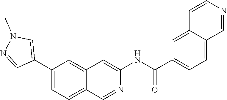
CN1C=C(C2=CC=C3C(=C2)C=C(NC(C2=CC=C4C(=C2)C=CN=C4)=O)N=C3)C=N1
